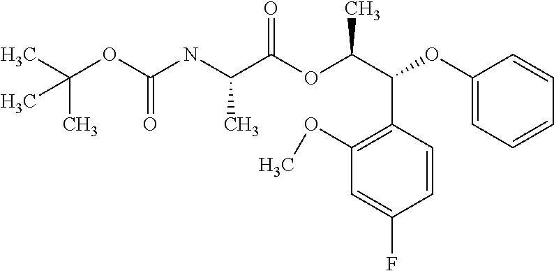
C(OC(NC(C(OC(C(C1=C(OC)C=C(F)C=C1)OC1=CC=CC=C1)C)=O)C)=O)(C)(C)C
